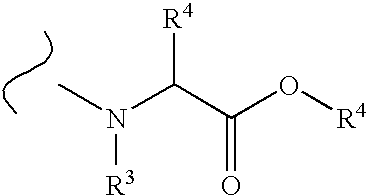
CN(C(C(O[R4])=O)[R4])[R3]
